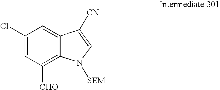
C1(Cl)=CC([CHO])=C2C(=C1)C([CN])=CN2[SEM]
